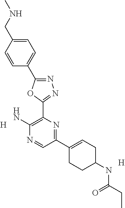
C1=C(CNC)C=CC(C2=NN=C(C3=C(N)N=CC(C4=CCC(NC(=O)CC)CC4)=N3)O2)=C1.[H].[H]
